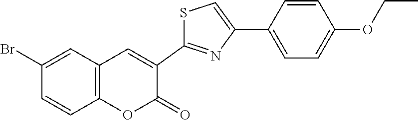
C12=C(C=C(Br)C=C1)C=C(C1=NC(C3=CC=C(OCC)C=C3)=CS1)C(=O)O2
